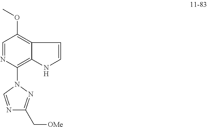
C1=NC(N2C=NC(C[OMe])=N2)=C2C(=C1OC)C=CN2
